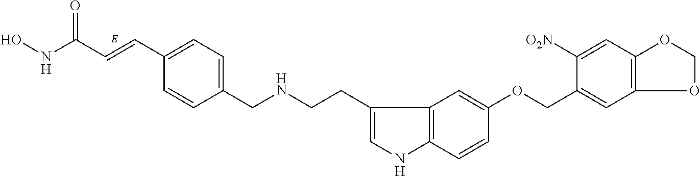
C1(CNCCC2=CNC3=C2C=C(OCC2=CC4=C(C=C2[O2N])OCO4)C=C3)=CC=C(C=CC(NO)=O)C=C1
